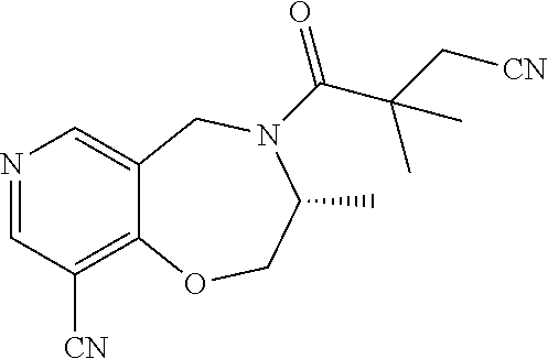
N1=CC([CN])=C2C(=C1)CN(C(=O)C(C[CN])(C)C)C(C)CO2
